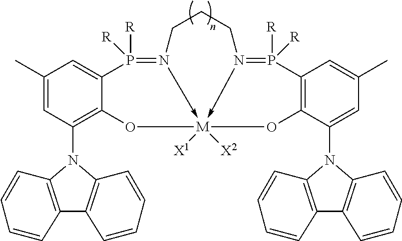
C1(C)=CC(N2C3=C(C4=C2C=CC=C4)C=CC=C3)=C2C(=C1)P([R])([R])=N1->[M]3([X1])([X2])(-N(=P([R])([R])C4=C(C(N5C6=C(C7=C5C=CC=C7)C=CC=C6)=CC(C)=C4)O3)CCC1)O2
